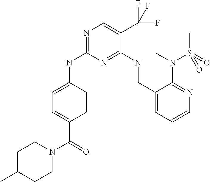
N(C1=NC=C(C(F)(F)F)C(NCC2=CC=CN=C2N(S(=O)(C)=O)C)=N1)C1=CC=C(C(=O)N2CCC(C)CC2)C=C1
